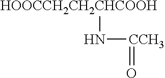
[CCH3](=O)N[HOOCCH2CH2CHCOOH]
